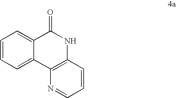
C1=C2C(=CC=C1)C(=O)NC1=C2N=CC=C1
